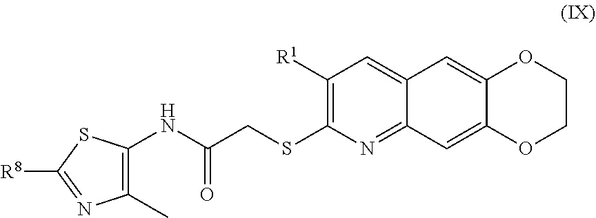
C1([R1])=C(SCC(NC2=C(C)N=C([R8])S2)=O)N=C2C(=C1)C=C1C(=C2)OCCO1
